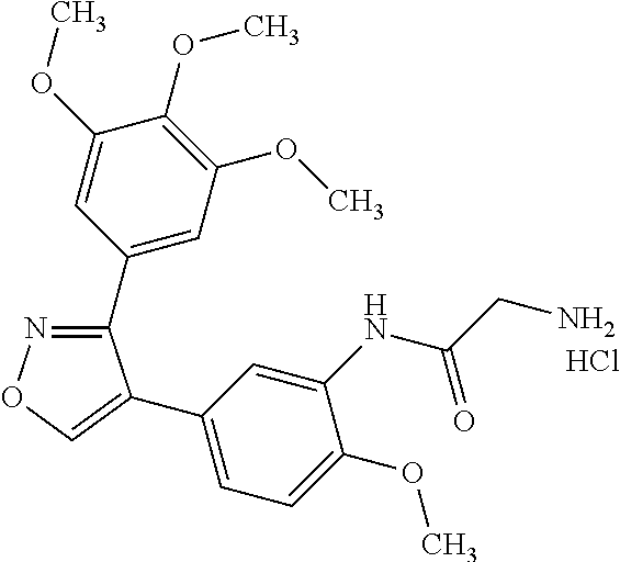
C1(C2=CC(OC)=C(OC)C(OC)=C2)=NOC=C1C1=CC=C(OC)C(NC(CN)=O)=C1.Cl
